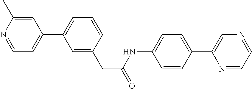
C1=C(C2=CC=CC(CC(=O)NC3=CC=C(C4=CN=CC=N4)C=C3)=C2)C=C(C)N=C1
